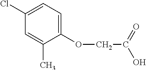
C1(OCC(O)=O)=CC=C(Cl)C=C1C
